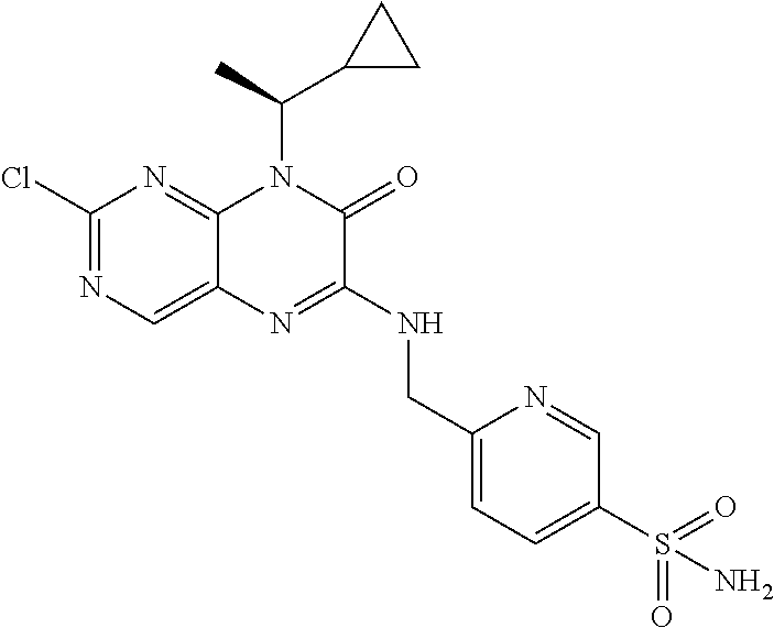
C1(Cl)=NC=C2C(=N1)N(C(C1CC1)C)C(=O)C(NCC1=CC=C(S(=O)(=O)N)C=N1)=N2
